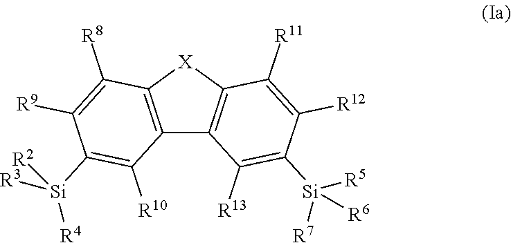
C12=C([X]C3=C1C([R13])=C([Si]([R5])([R7])[R6])C([R12])=C3[R11])C([R8])=C([R9])C([Si]([R2])([R3])[R4])=C2[R10]
